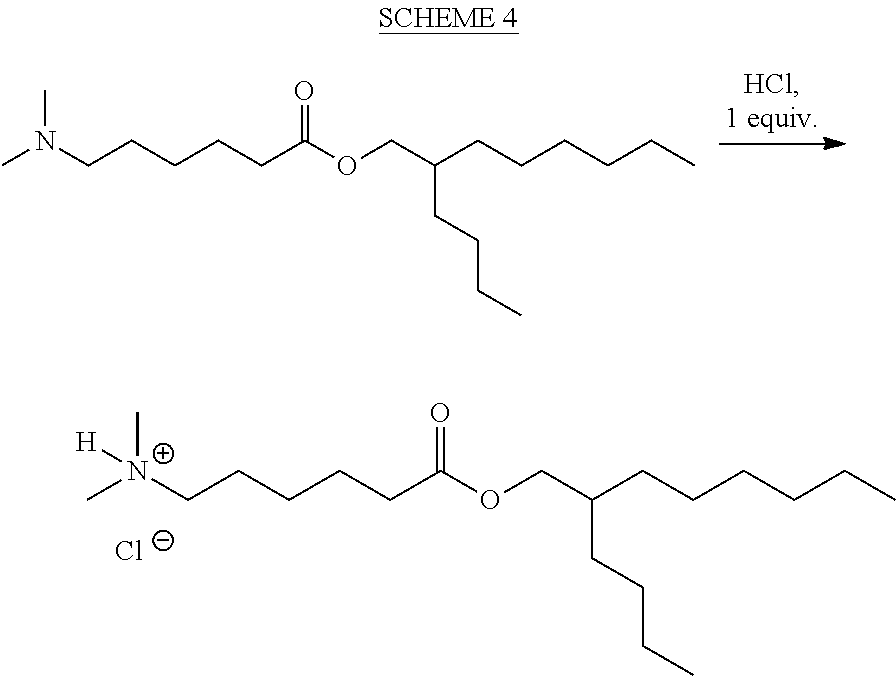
CN(CCCCCC(OCC(CCCCCC)CCCC)=O)C.C[N+](CCCCCC(OCC(CCCCCC)CCCC)=O)(C)[H].[Cl-]
